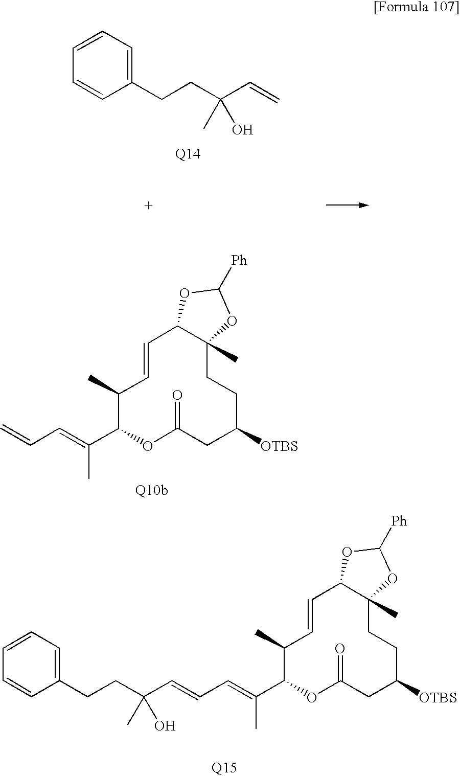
C1=CC=CC=C1CCC(C=C)(C)O.[Q10b].C1(C)C(C(=CC=C)C)OC(=O)CC([OTBS])CCC2(C)C(C=C1)OC([Ph])O2.C1(C)C(C(=CC=CC(CCC2=CC=CC=C2)(C)O)C)OC(=O)CC([OTBS])CCC2(C)C(C=C1)OC([Ph])O2
